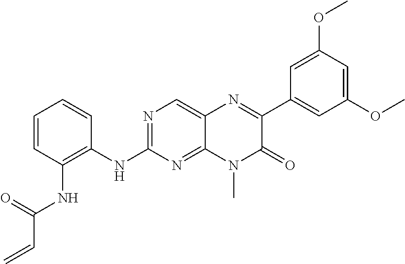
C1=CC(NC(=O)C=C)=C(NC2=NC=C3C(=N2)N(C)C(=O)C(C2=CC(OC)=CC(OC)=C2)=N3)C=C1
